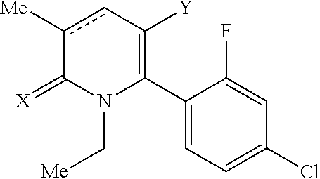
C1(C2=C([Y])cc([Me])C(=[X])N2C[Me])=CC=C(Cl)C=C1F
